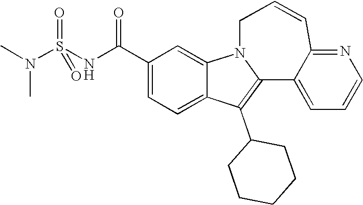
C1(C(NS(N(C)C)(=O)=O)=O)=CC=C2C(=C1)N1C(=C2C2CCCCC2)C2=CC=CN=C2C=CC1
